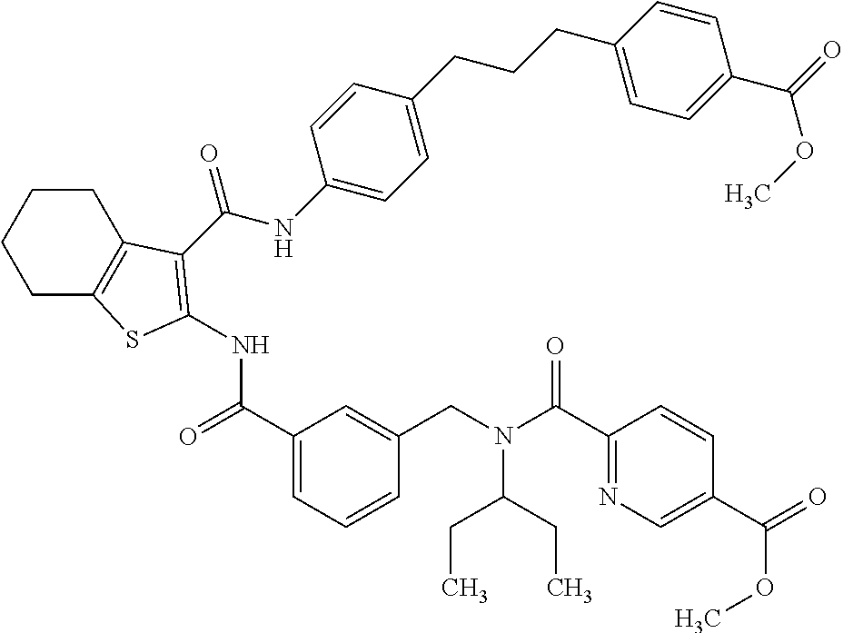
C1C2=C(CCC1)C(C(NC1=CC=C(CCCC3=CC=C(C(=O)OC)C=C3)C=C1)=O)=C(NC(C1=CC=CC(CN(C(C3=NC=C(C(=O)OC)C=C3)=O)C(CC)CC)=C1)=O)S2
